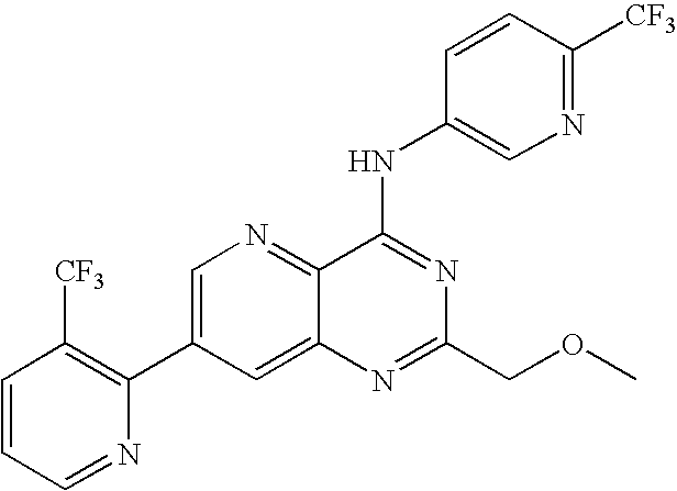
C1=CC=NC(C2=CN=C3C(=C2)N=C(COC)N=C3NC2=CN=C([CF3])C=C2)=C1[CF3]
